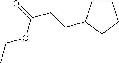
C1CC(CCC(=O)OCC)CC1
